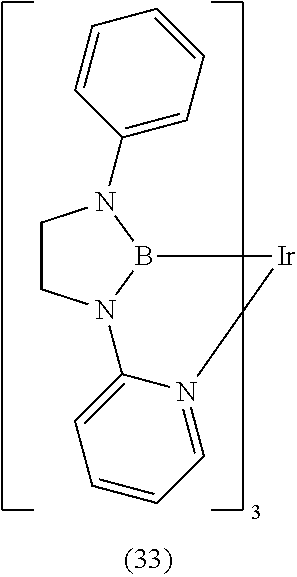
C1CN2B(N1C1=CC=CC=C1)[Ir]N1=CC=CC=C21
